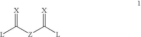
[L]C([Z]C([L])=[X])=[X]
